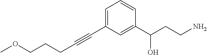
C(CCC#CC1=CC=CC(C(CCN)O)=C1)OC
